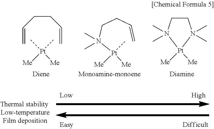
C=CCCC=C.C[Pt](C)([Me])[Me].C1CN(C)(C)[Pt]([Me])([Me])N1(C)C.C=CCCN(C)(C)[Pt](C)([Me])[Me]
